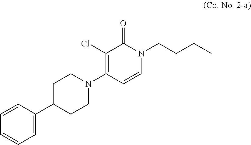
C1=CC=C(C2CCN(C3=C(Cl)C(=O)N(CCCC)C=C3)CC2)C=C1
